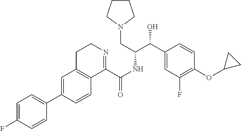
C1=C(C2=CC=C(F)C=C2)C=CC2=C1CCN=C2C(NC(C(C1=CC(F)=C(OC2CC2)C=C1)O)CN1CCCC1)=O
